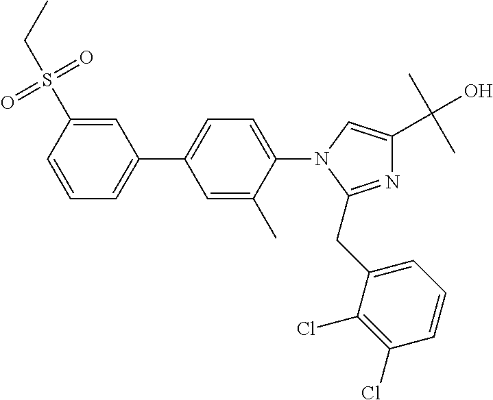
C1=CC(S(=O)(=O)CC)=CC(C2=CC=C(N3C(CC4=CC=CC(Cl)=C4Cl)=NC(C(C)(C)O)=C3)C(C)=C2)=C1
